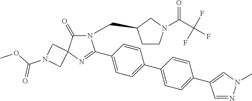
N1(CC2CCN(C(C(F)(F)F)=O)C2)C(=O)C2(N=C1C1=CC=C(C3=CC=C(C4=CN(C)N=C4)C=C3)C=C1)CN(C(OC)=O)C2
